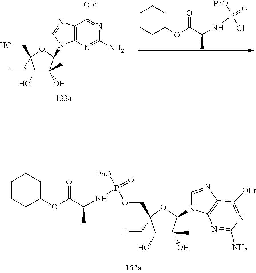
C1(O)C(O)(C)C(N2C=NC3=C2N=C(N)N=C3[OEt])OC1(COP([PhO])(=O)NC(C(OC1CCCCC1)=O)C)CF.C1(O)C(O)(C)C(N2C3=C(N=C2)C([OEt])=NC(N)=N3)OC1(CO)CF.C1CCC(OC(=O)C(NP(=O)(Cl)[PhO])C)CC1
